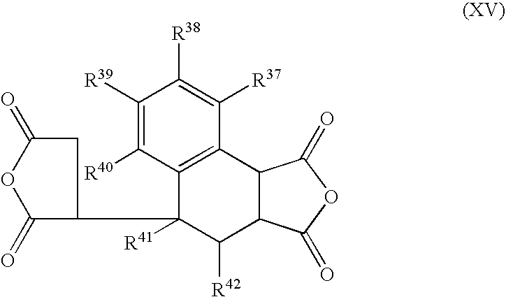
C12=C(C3C(C([R42])C1([R41])C1C(=O)OC(=O)C1)C(=O)OC3=O)C([R37])=C([R38])C([R39])=C2[R40]
